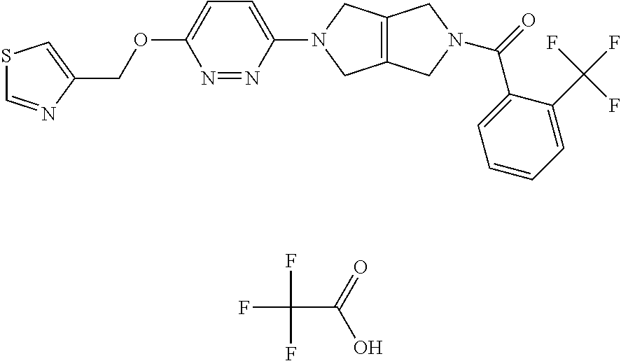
FC(C(=O)O)(F)F.C(OC1=CC=C(N2CC3=C(C2)CN(C(=O)C2=CC=CC=C2C(F)(F)F)C3)N=N1)C1=CSC=N1
